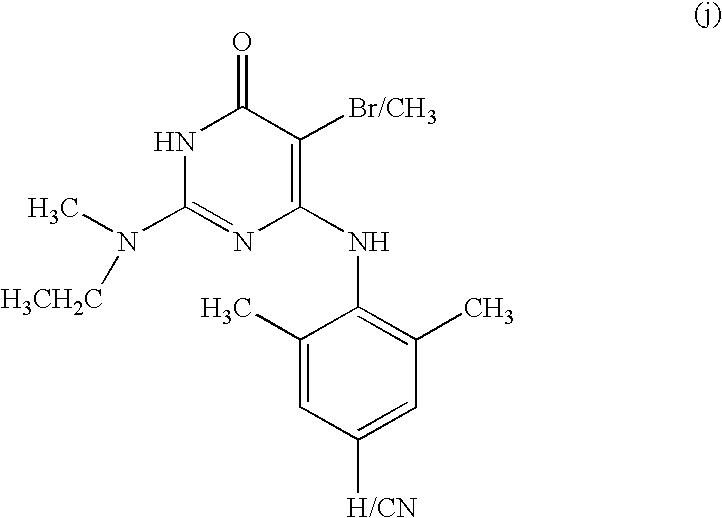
[H3CH2C]N(C)C1=NC(NC2=C(C)C=C([H/CN])C=C2C)=C([Br/CH3])C(=O)N1
